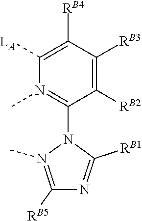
[LA]C1=C([RB4])C([RB3])=C([RB2])C(N2N(C)=C([RB5])N=C2[RB1])=N1C
